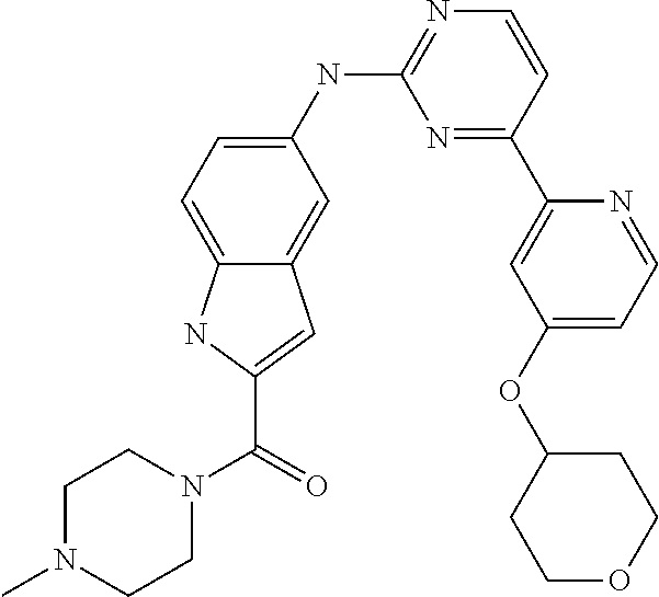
C1(NC2=NC=CC(C3=CC(OC4CCOCC4)=CC=N3)=N2)=CC=C2C(=C1)C=C(C(N1CCN(C)CC1)=O)N2
